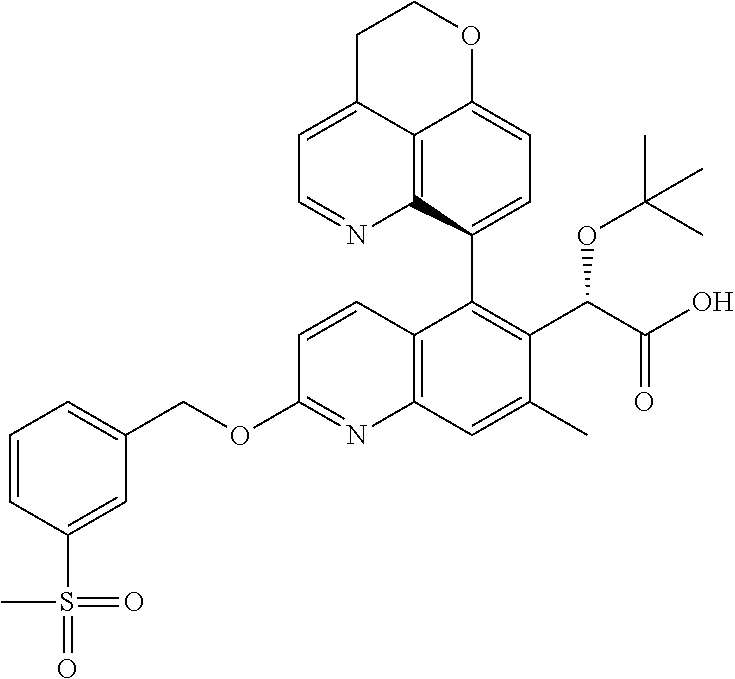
C12=C3C(C4=C(C(C(O)=O)OC(C)(C)C)C(C)=CC5=C4C=CC(OCC4=CC=CC(S(C)(=O)=O)=C4)=N5)=CC=C1OCCC2=CC=N3
